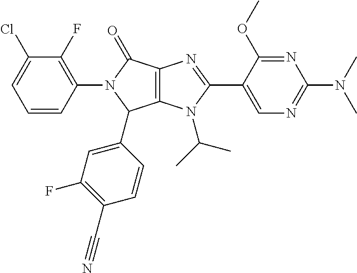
C12=C(N(C(C)C)C(C3=CN=C(N(C)C)N=C3OC)=N1)C(C1=CC(F)=C(C#N)C=C1)N(C1=C(F)C(Cl)=CC=C1)C2=O
